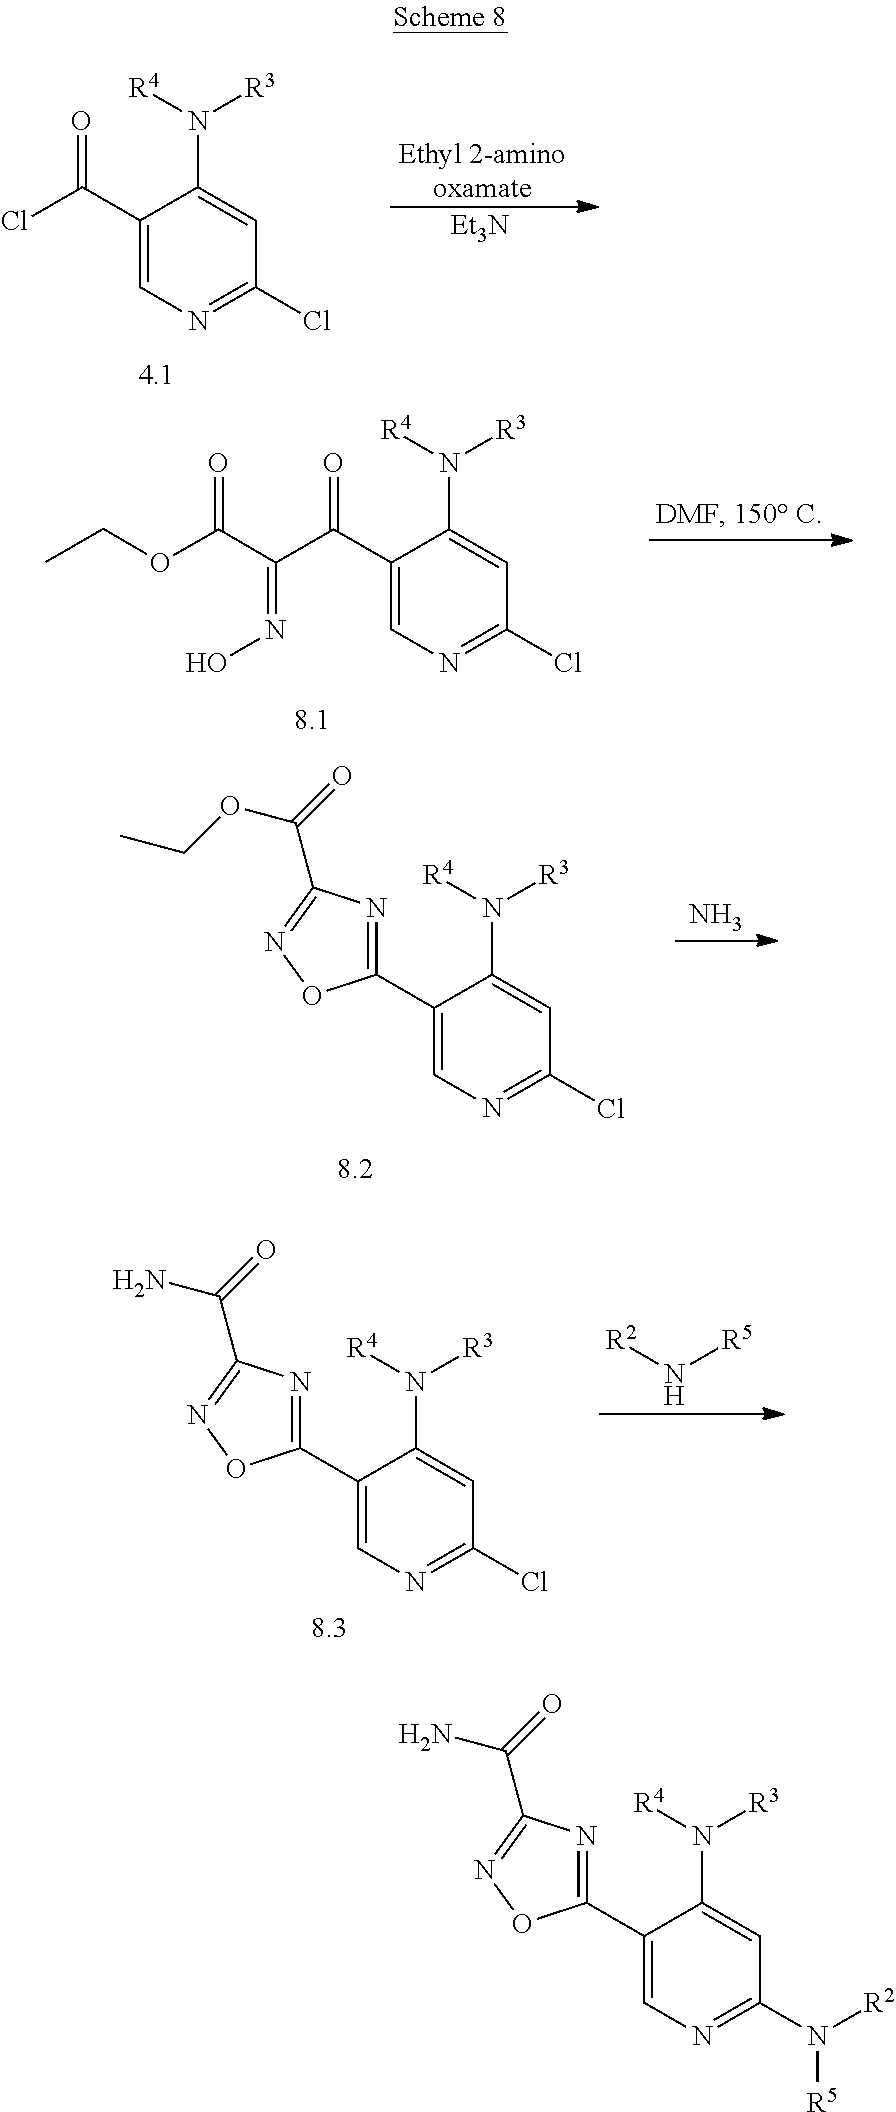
C1(C(=O)C(C(OCC)=O)=NO)=CN=C(Cl)C=C1N([R4])[R3].C1(C2=NC(C(=O)OCC)=NO2)=CN=C(Cl)C=C1N([R4])[R3].N.C1(C2=NC(C(=O)N)=NO2)=CN=C(Cl)C=C1N([R4])[R3].[R2]N[R5].C1(C(=O)Cl)=CN=C(Cl)C=C1N([R4])[R3].[Ethyl 2-aminooxamate].[Et3N].C1(C2=NC(C(=O)N)=NO2)=CN=C(N([R2])[R5])C=C1N([R4])[R3]
